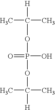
O(C(C)([H])C)P(=O)(O)OC(C)([H])C
